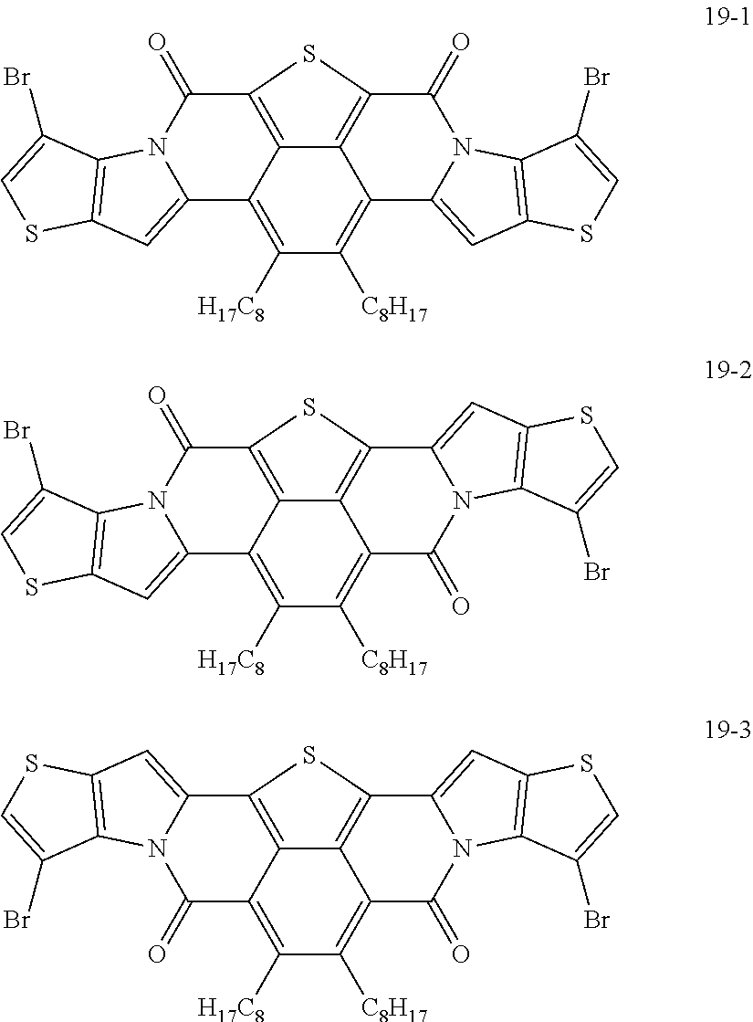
C12=C3C(=O)N4C(=CC5=C4C(Br)=CS5)C1=C([C8H17])C([H17C8])=C1C2=C(C(=O)N2C1=CC1=C2C(Br)=CS1)S3.C12=C3C4=CC5=C(N4C(=O)C1=C([C8H17])C([H17C8])=C1C2=C(C(=O)N2C1=CC1=C2C(Br)=CS1)S3)C(Br)=CS5.C12=C3C4=CC5=C(N4C(=O)C1=C([C8H17])C([H17C8])=C1C2=C(C2=CC4=C(N2C1=O)C(Br)=CS4)S3)C(Br)=CS5
